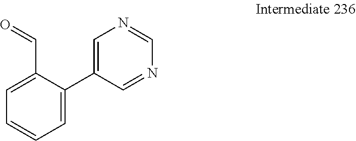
C1=C(C=O)C(C2=CN=CN=C2)=CC=C1
